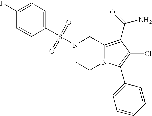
S(N1CCN2C(=C(C(N)=O)C(Cl)=C2C2=CC=CC=C2)C1)(=O)(C1=CC=C(F)C=C1)=O
